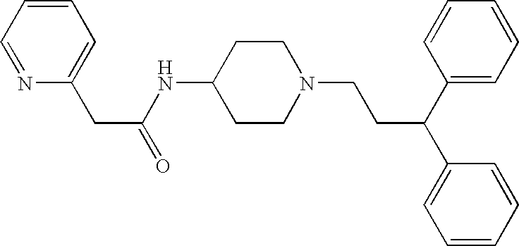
C1(CC(NC2CCN(CCC(C3=CC=CC=C3)C3=CC=CC=C3)CC2)=O)=CC=CC=N1
